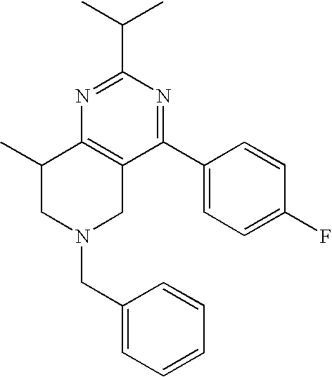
CC(C1=NC2=C(C(C3=CC=C(F)C=C3)=N1)CN(CC1=CC=CC=C1)CC2C)C
